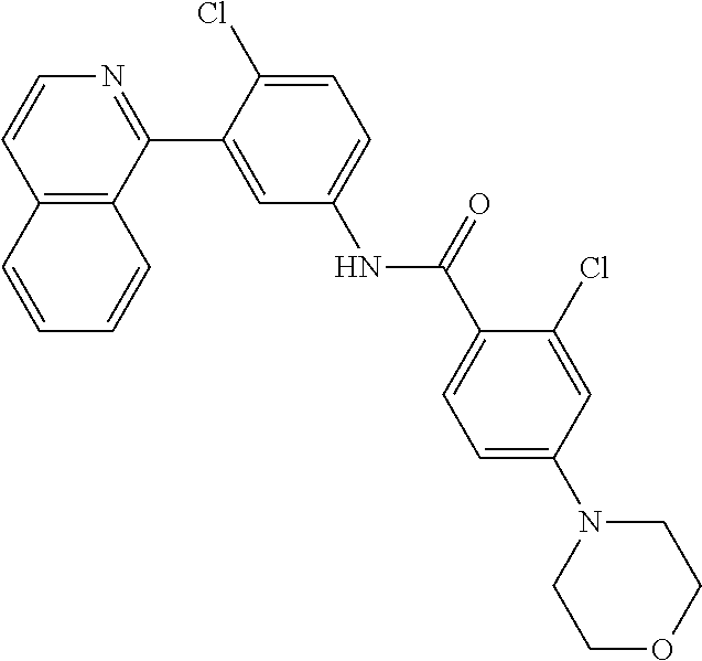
C12=C(C(C3=CC(NC(C4=CC=C(N5CCOCC5)C=C4Cl)=O)=CC=C3Cl)=NC=C1)C=CC=C2
